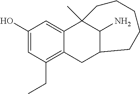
C1(O)=CC(CC)=C2C(=C1)C1(C)C(N)C(C2)CCCCC1
